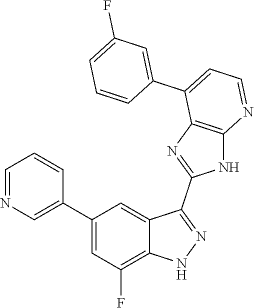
C1=NC=C(C2=CC(F)=C3C(=C2)C(C2=NC4=C(N2)N=CC=C4C2=CC(F)=CC=C2)=NN3)C=C1
